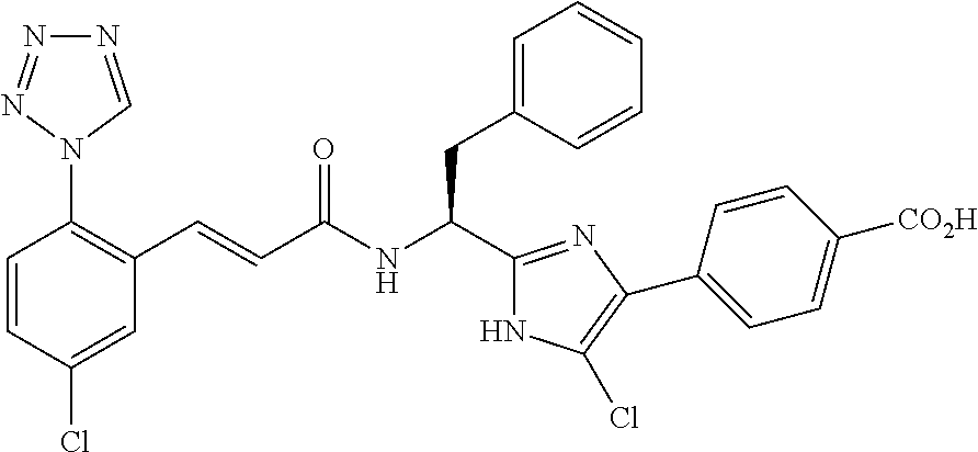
C1=CC(Cl)=CC(C=CC(NC(C2=NC(C3=CC=C([CO2H])C=C3)=C(Cl)N2)CC2=CC=CC=C2)=O)=C1N1C=NN=N1
